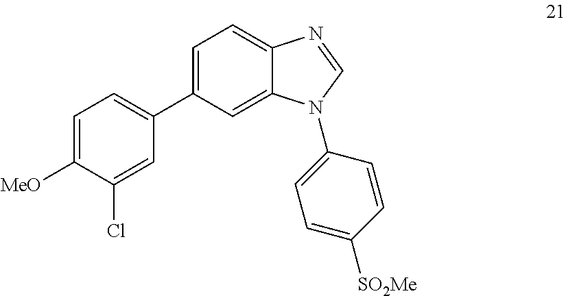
C1(C2=CC=C([MeO])C(Cl)=C2)=CC=C2C(=C1)N(C1=CC=C([SO2Me])C=C1)C=N2
